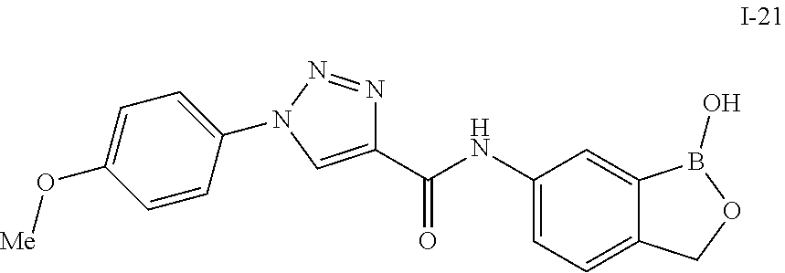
C1(C(NC2=CC=C3C(=C2)B(O)OC3)=O)=CN(C2=CC=C(O[Me])C=C2)N=N1
